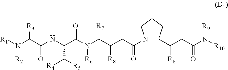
[R1]N(C(C(NC(C(N([R6])C([R7])C([R8])CC(N1C(C([R8])C(C)C(=O)N([R9])[R10])CCC1)=O)=O)C([R4])[R5])=O)[R3])[R2]
